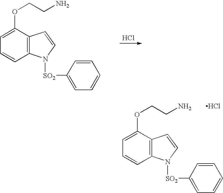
C12=C(C(OCCN)=CC=C1)C=CN2[SO2]C1=CC=CC=C1.Cl.C12=C(C(OCCN)=CC=C1)C=CN2[SO2]C1=CC=CC=C1.Cl
